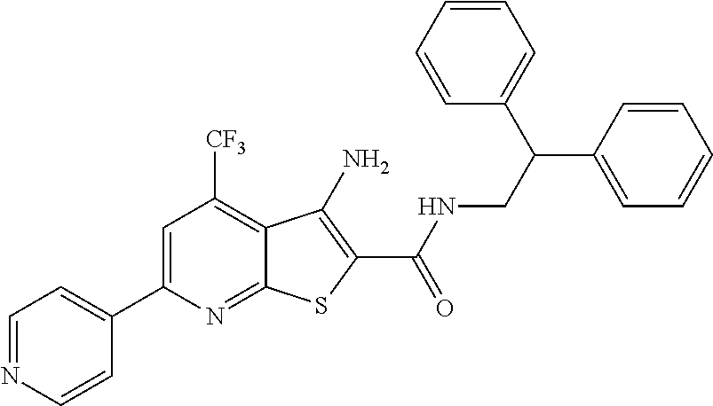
C1=NC=CC(C2=CC([CF3])=C3C(=N2)SC(C(NCC(C2=CC=CC=C2)C2=CC=CC=C2)=O)=C3N)=C1
